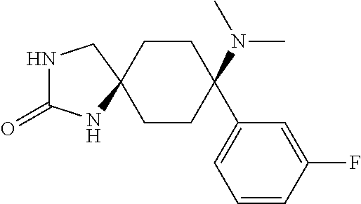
N1C(=O)NC2(C1)CCC(N(C)C)(C1=CC=CC(F)=C1)CC2
